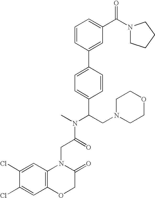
C1(Cl)=CC2=C(C=C1Cl)N(CC(N(C)C(CN1CCOCC1)C1=CC=C(C3=CC(C(N4CCCC4)=O)=CC=C3)C=C1)=O)C(=O)CO2
